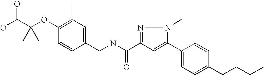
OC(C(OC1=C(C)C=C(CNC(C2=NN(C)C(C3=CC=C(CCCC)C=C3)=C2)=O)C=C1)(C)C)=O
